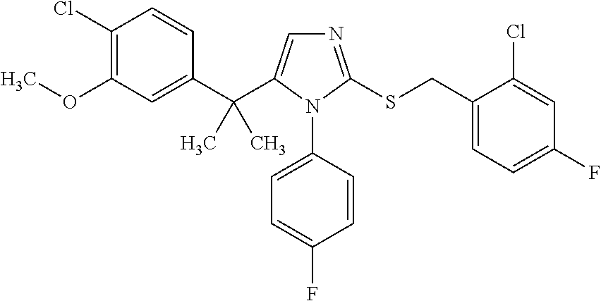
C1(C(C2=CN=C(SCC3=CC=C(F)C=C3Cl)N2C2=CC=C(F)C=C2)(C)C)=CC(OC)=C(Cl)C=C1
